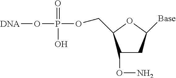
C1(ON)CC([Base])OC1COP(O[DNA])(=O)O
